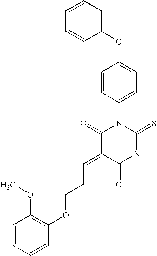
C1=CC=CC(OC2=CC=C(N3C(=O)C(=CCCOC4=C(OC)C=CC=C4)C(=O)NC3=S)C=C2)=C1
